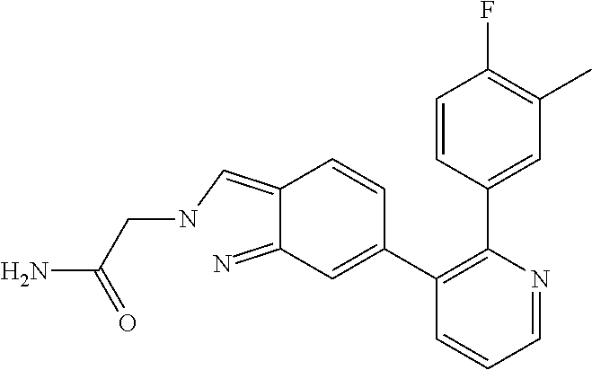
C1=CC(C2=C(C3=CC(=N)C(=CNCC(N)=O)C=C3)C=CC=N2)=CC(C)=C1F
